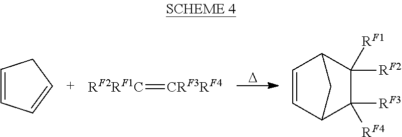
[D].C1=CC=CC1.[RF2RF1C]=[CRF3RF4].C1=CC2C([RF1])([RF2])C([RF3])([RF4])C1C2
